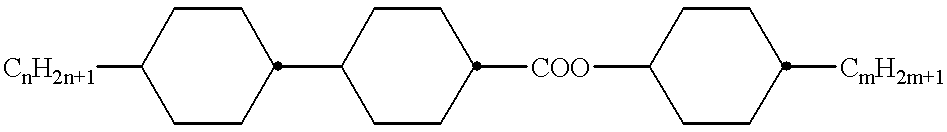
[CnH2n+1]C1CCC(C2CCC([COO]C3CCC([CmH2m+1])CC3)CC2)CC1
